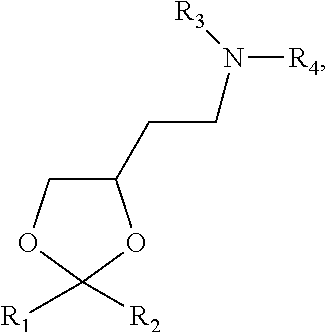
C1(CCN([R3])[R4])COC([R1])([R2])O1
